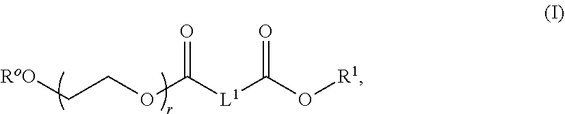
O=C([L1]C(OCC[RoO])=O)O[R1]
